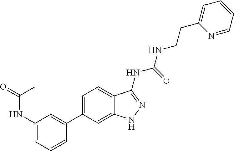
C1(NC(=O)C)=CC=CC(C2=CC=C3C(=C2)NN=C3NC(NCCC2=CC=CC=N2)=O)=C1
